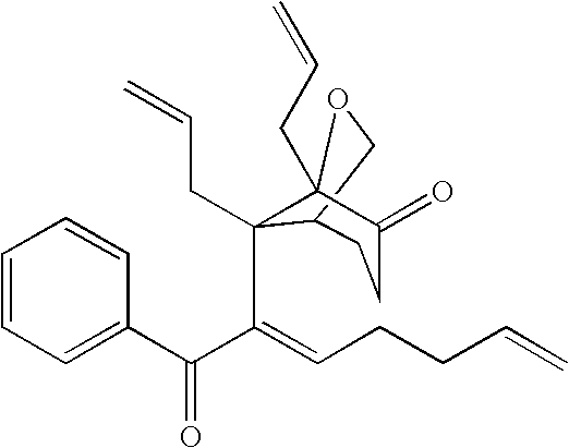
C1(C(=O)C(C2(CC=C)C3CCC(=O)C2(CC=C)OC3)=CCCC=C)=CC=CC=C1
